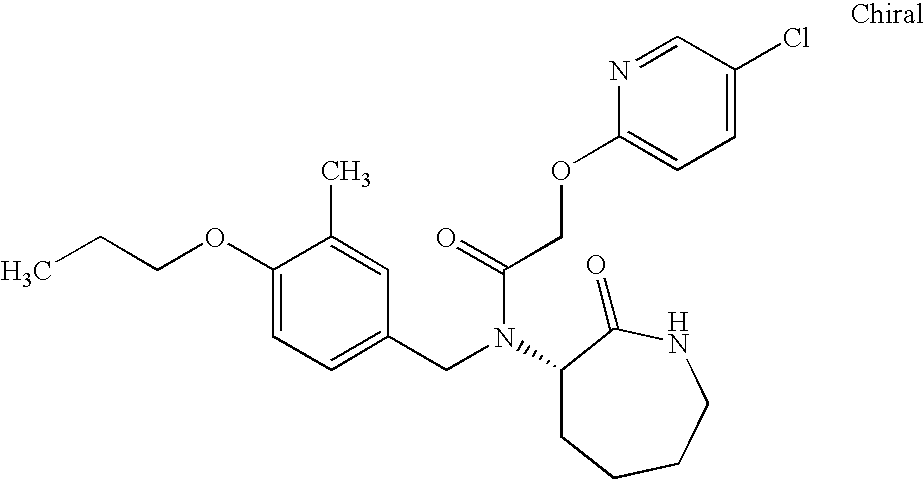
C1(CN(C(COC2=CC=C(Cl)C=N2)=O)C2CCCCNC2=O)=CC=C(OCCC)C(C)=C1
